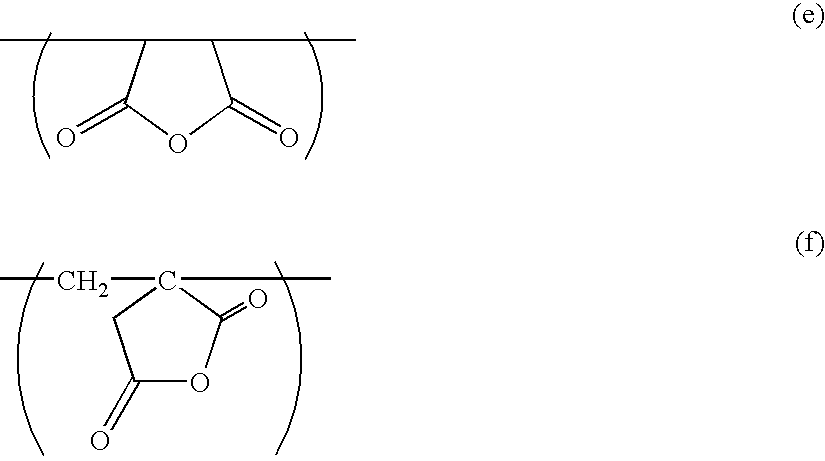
C1(C)C(C)C(=O)OC1=O.C1(=O)OC(=O)C(C)(CC)C1
